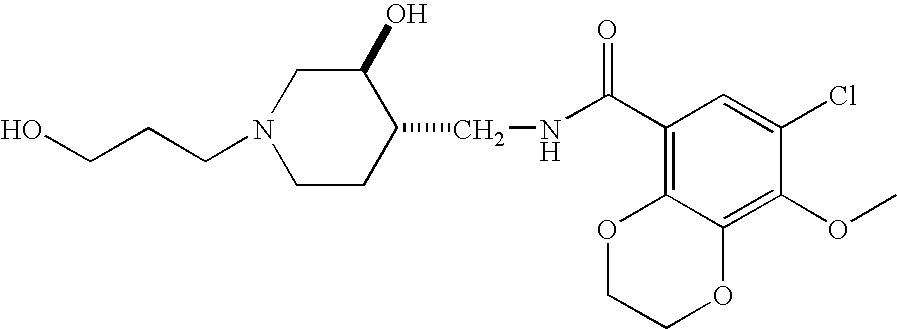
OCCCN1CCC(CNC(C2=C3C(=C(OC)C(Cl)=C2)OCCO3)=O)C(O)C1
